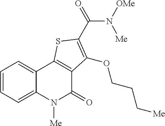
C1=CC=C2C(=C1)C1=C(C(=O)N2[Me])C(OCCC[Me])=C(C(N([Me])[OMe])=O)S1
